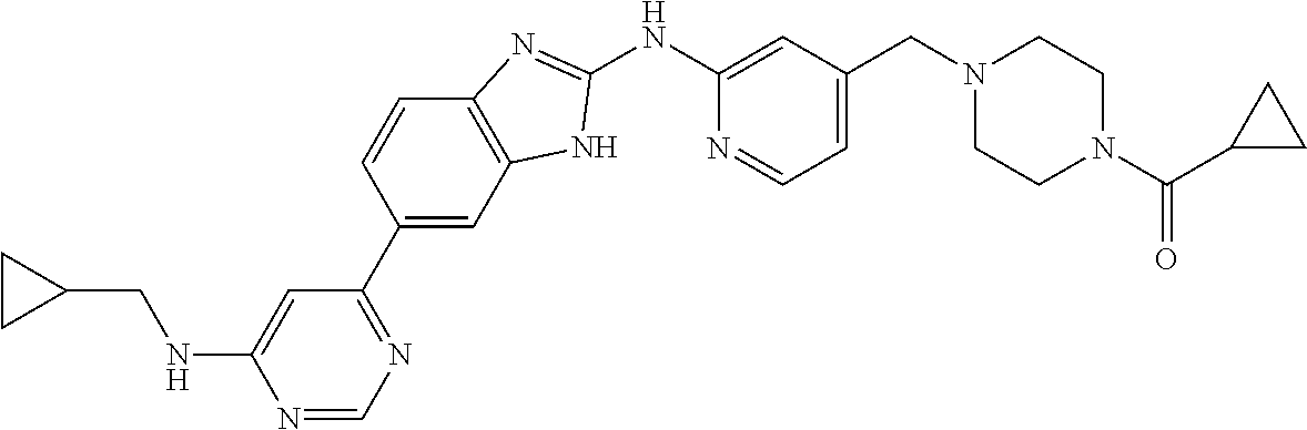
N1=CN=C(C2=CC3=C(C=C2)N=C(NC2=CC(CN4CCN(C(C5CC5)=O)CC4)=CC=N2)N3)C=C1NCC1CC1
